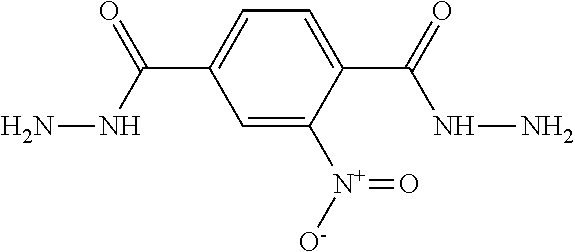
NNC(C1=CC=C(C(=O)NN)C([N+]([O-])=O)=C1)=O
